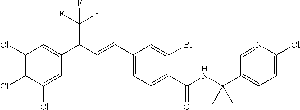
C1(Cl)=CC(C(C=CC2=CC=C(C(NC3(C4=CC=C(Cl)N=C4)CC3)=O)C(Br)=C2)C(F)(F)F)=CC(Cl)=C1Cl
